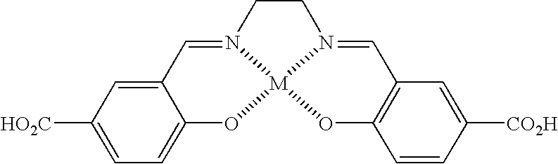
[HO2C]C1=CC=C2C(=C1)C=N1CCN3=CC4=C(O[M]13O2)C=CC([CO2H])=C4
